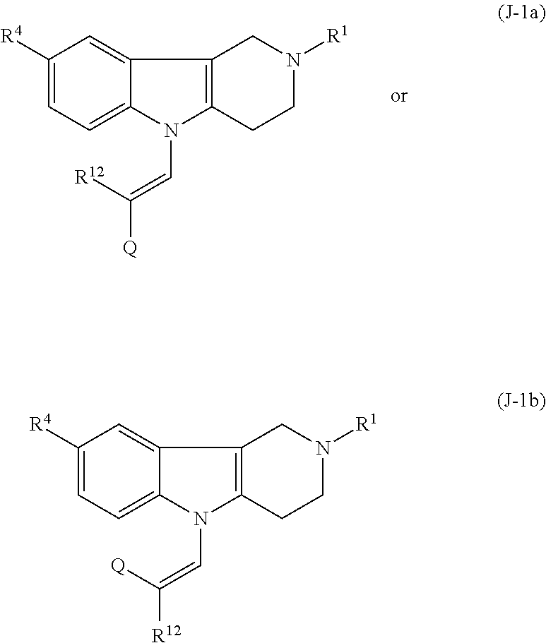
C1([R4])=CC=C2C(=C1)C1=C(N2C=C([R12])[Q])CCN([R1])C1.C1([R4])=CC=C2C(=C1)C1=C(N2C=C([Q])[R12])CCN([R1])C1
